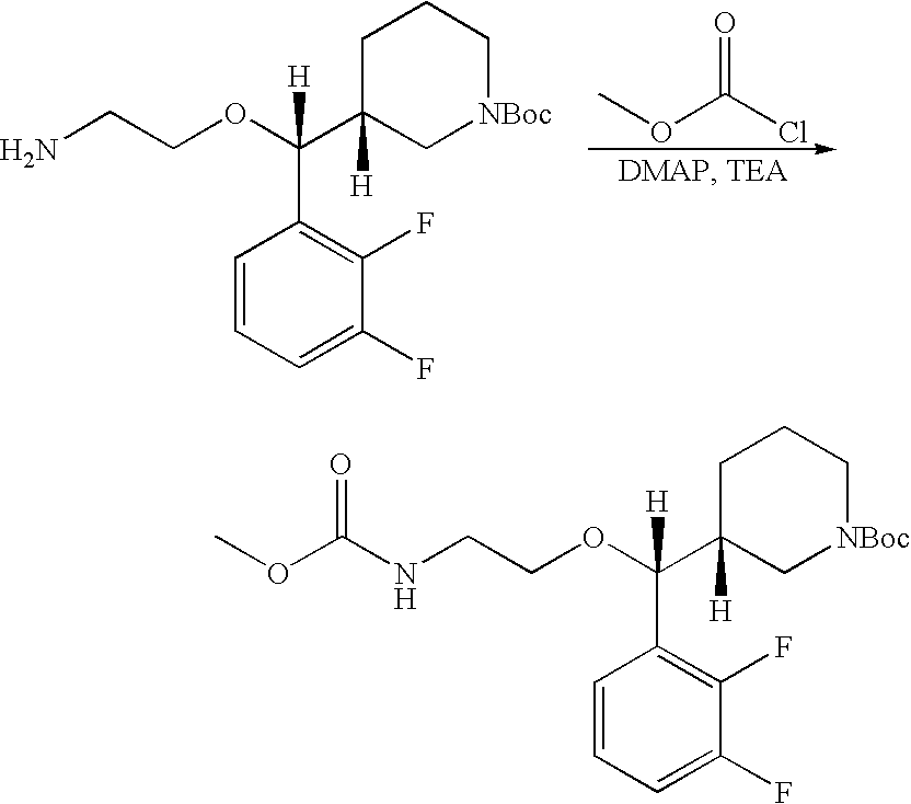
C1C(C(OCCN)(C2=C(F)C(F)=CC=C2)[H])([H])C[NBoc]CC1.COC(Cl)=O.C1C(C(OCCNC(OC)=O)(C2=C(F)C(F)=CC=C2)[H])([H])C[NBoc]CC1
